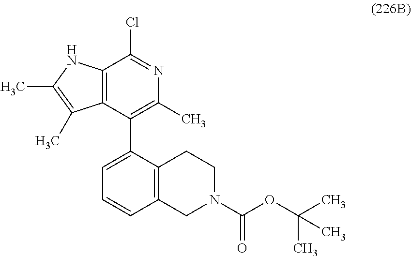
C12=C(C(C3=CC=CC4=C3CCN(C(OC(C)(C)C)=O)C4)=C(C)N=C1Cl)C(C)=C(C)N2
